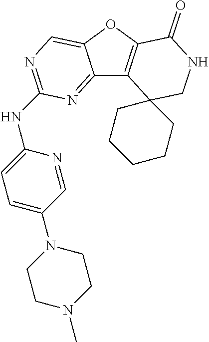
C12=NC(NC3=CC=C(N4CCN(C)CC4)C=N3)=NC=C1OC1=C2C2(CNC1=O)CCCCC2
